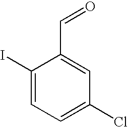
C1(I)=CC=C(Cl)C=C1C=O
